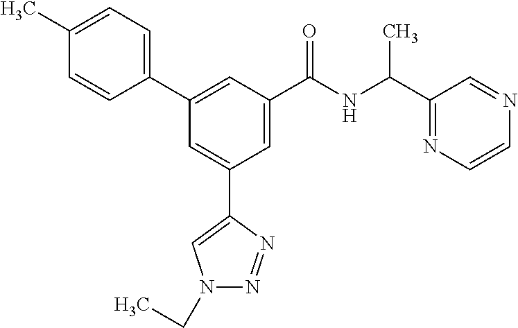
C1(C2=CC(C(NC(C3=NC=CN=C3)C)=O)=CC(C3=CN(CC)N=N3)=C2)=CC=C(C)C=C1
